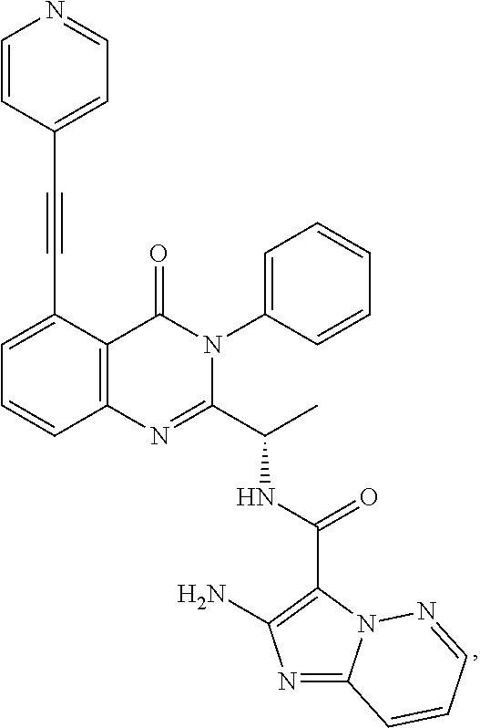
C1=C(C#CC2=CC=NC=C2)C2=C(C=C1)N=C(C(C)NC(C1=C(N)N=C3N1N=CC=C3)=O)N(C1=CC=CC=C1)C2=O
